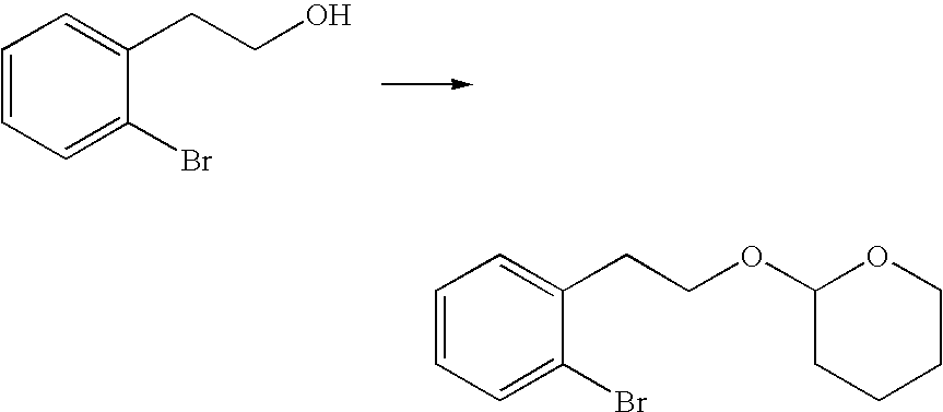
C1=CC=C(Br)C(CCO)=C1.C1=CC=C(Br)C(CCOC2CCCCO2)=C1
